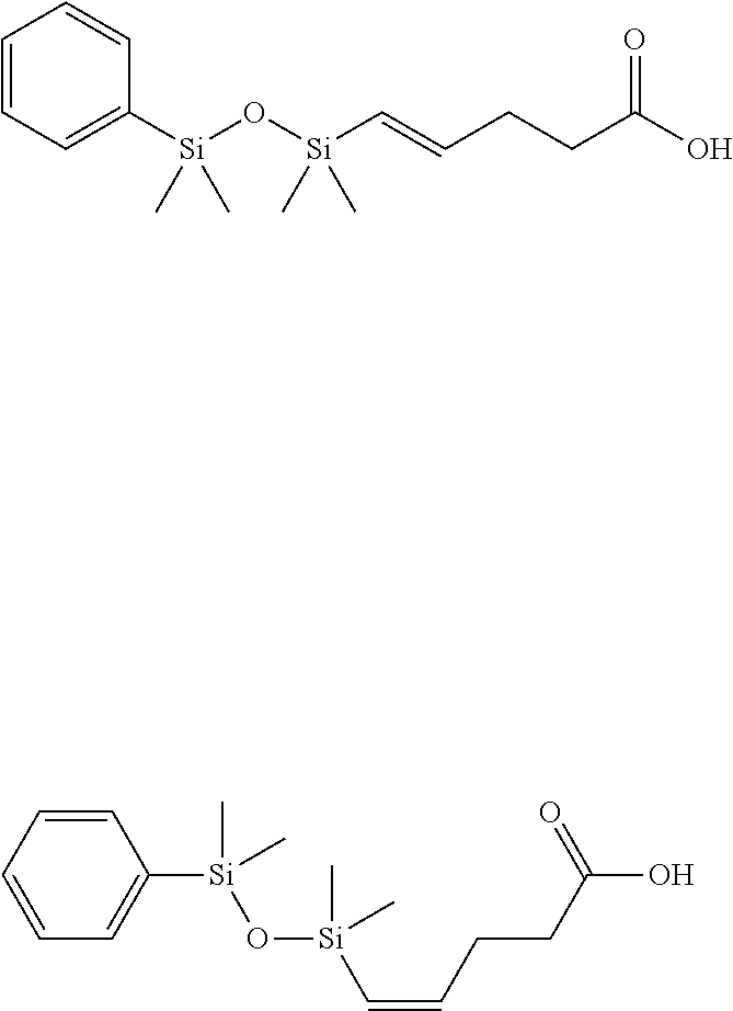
C1=CC=C([Si](O[Si](C=CCCC(O)=O)(C)C)(C)C)C=C1.C1=CC([Si](O[Si](C=CCCC(O)=O)(C)C)(C)C)=CC=C1
